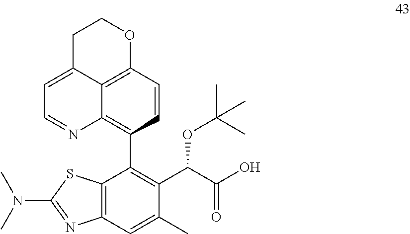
C12=C3C=CC(C4=C(C(C(O)=O)OC(C)(C)C)C(C)=CC5=C4SC(N(C)C)=N5)=C1N=CC=C2CCO3
